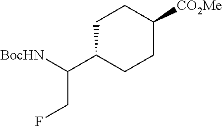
C1C(C(CF)[BocHN])CCC([CO2Me])C1
